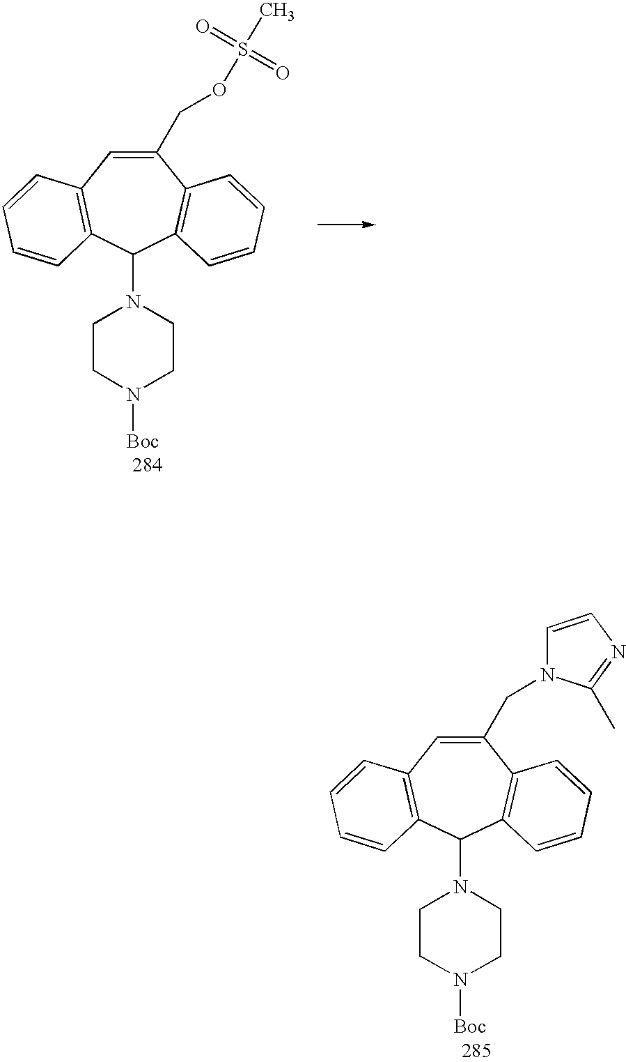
C1(COS(=O)(C)=O)=CC2=C(C(N3CCN([Boc])CC3)C3=C1C=CC=C3)C=CC=C2.C1(CN2C=CN=C2C)=CC2=C(C(N3CCN([Boc])CC3)C3=C1C=CC=C3)C=CC=C2
